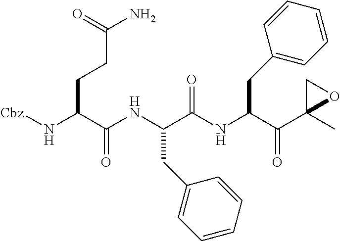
N(C(C(NC(C(NC(C(C1(C)OC1)=O)CC1=CC=CC=C1)=O)CC1=CC=CC=C1)=O)CCC(N)=O)[Cbz]
